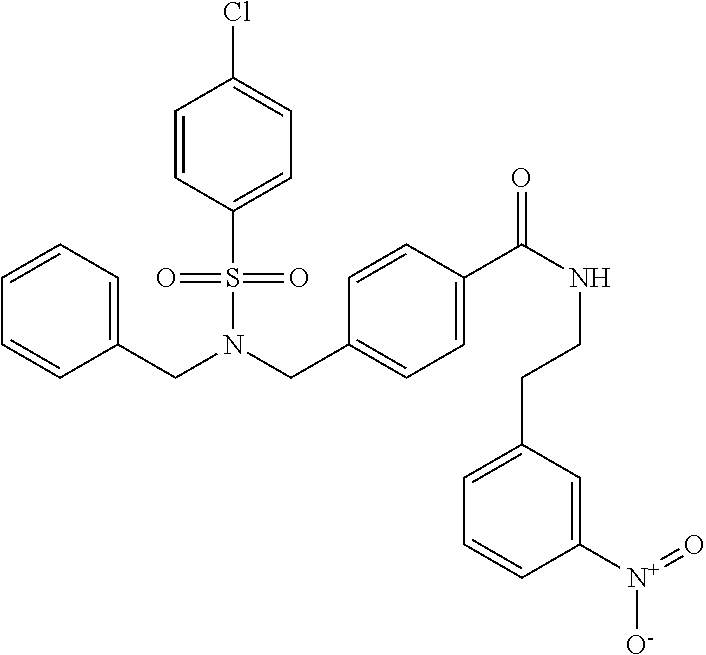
C1=CC(S(N(CC2=CC=C(C(NCCC3=CC=CC([N+](=O)[O-])=C3)=O)C=C2)CC2=CC=CC=C2)(=O)=O)=CC=C1Cl
